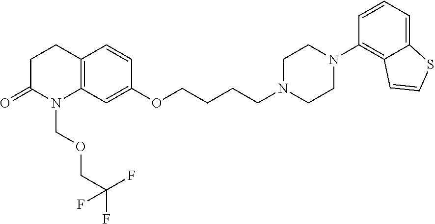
N1(CCCCOC2=CC3=C(C=C2)CCC(=O)N3COCC(F)(F)F)CCN(C2=C3C(=CC=C2)SC=C3)CC1
